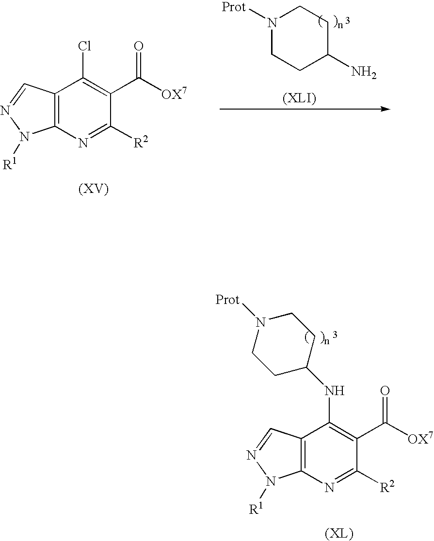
C12=C(N=C([R2])C(C([OX7])=O)=C1Cl)N([R1])N=C2.N1([Prot])CCC(N)CC1.C12=C(N=C([R2])C(C([OX7])=O)=C1NC1CCN([Prot])CC1)N([R1])N=C2
